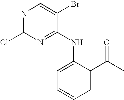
N1=C(Cl)N=C(NC2=CC=CC=C2C(C)=O)C(Br)=C1
